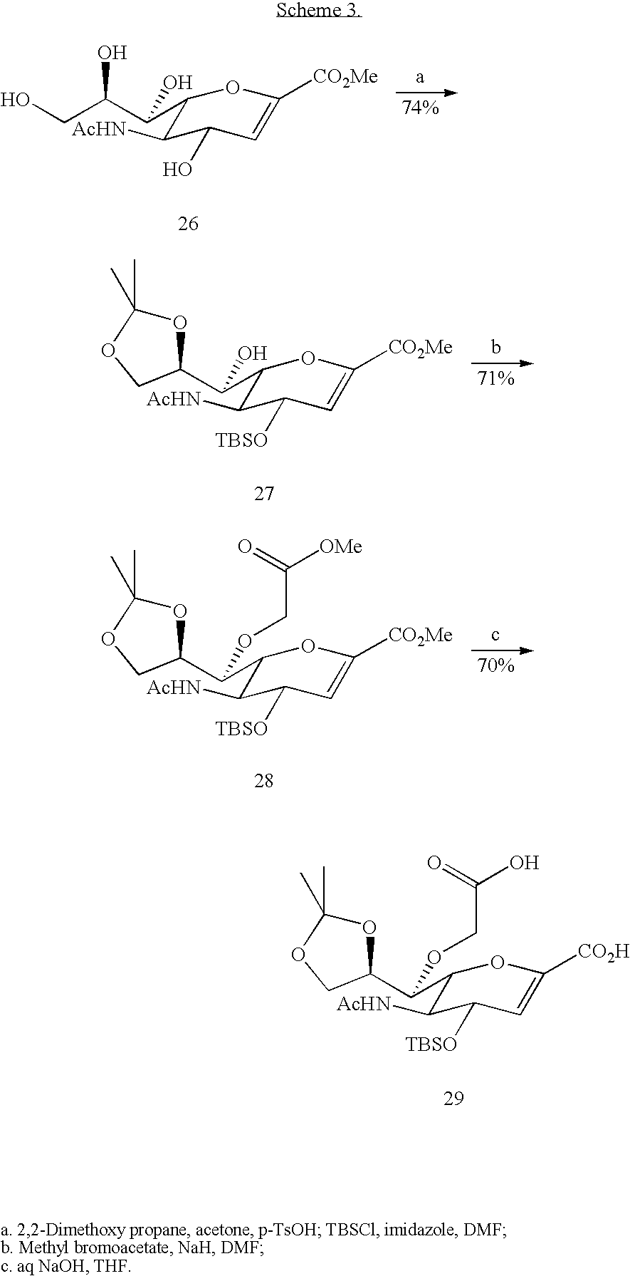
C(C(CO)O)(O)C1C([AcHN])C(O)C=C([CO2Me])O1.C(C1OC(C)(C)OC1)(O)C1C([AcHN])C([TBSO])C=C([CO2Me])O1.C(C1OC(C)(C)OC1)(OCC([OMe])=O)C1OC([CO2Me])=CC([TBSO])C1[AcHN].C(C1OC(C)(C)OC1)(OCC(O)=O)C1OC([CO2H])=CC([TBSO])C1[AcHN]
